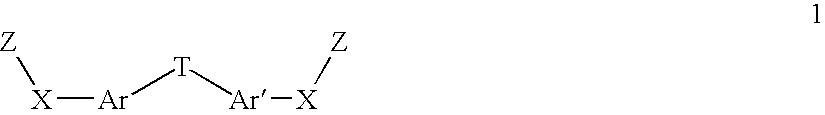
[Ar]([T][Ar][X][Z])[X][Z]
